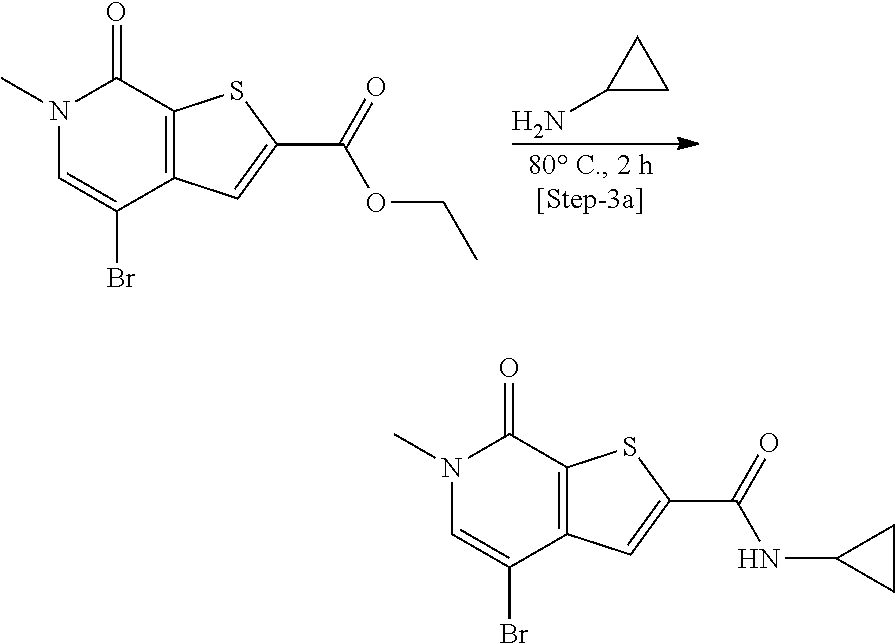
C1(N)CC1.C1(Br)=CN(C)C(=O)C2=C1C=C(C(OCC)=O)S2.C1(Br)=CN(C)C(=O)C2=C1C=C(C(NC1CC1)=O)S2
